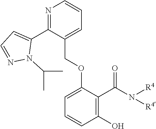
N(C(C1=C(O)C=CC=C1OCC1=CC=CN=C1C1=CC=NN1C(C)C)=O)([R4])[R4]
